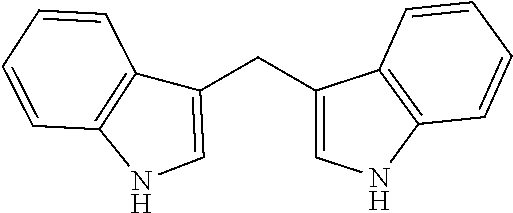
C1(CC2=CNC3=C2C=CC=C3)=CNC2=C1C=CC=C2
